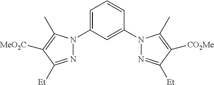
[CO2Me]C1=C(C)N(C2=CC(N3N=C([Et])C([MeO2C])=C3C)=CC=C2)N=C1[Et]
